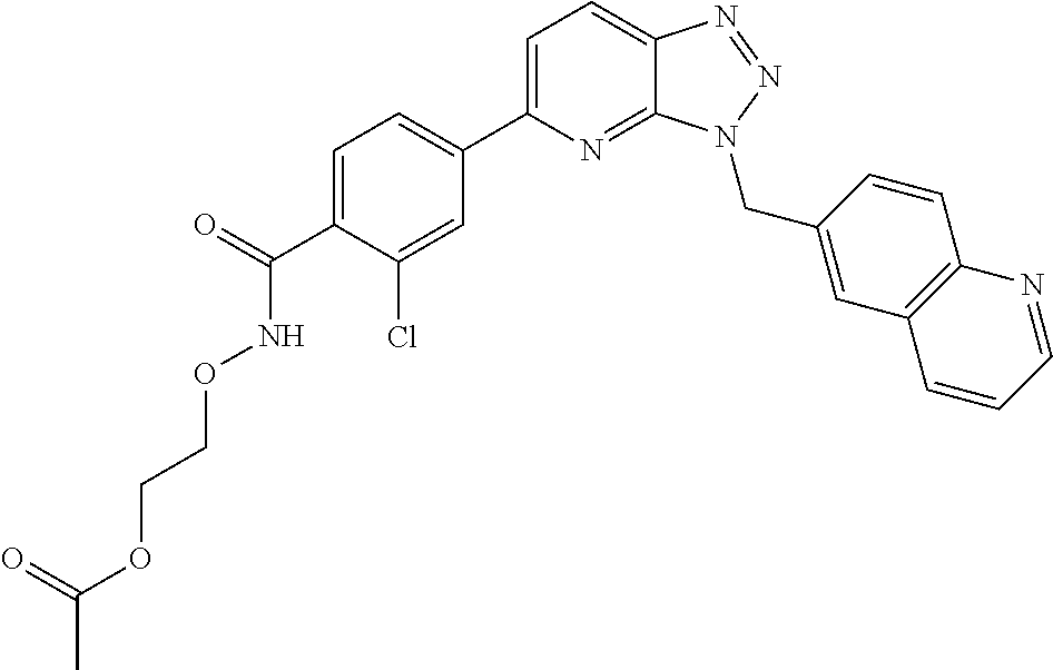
C1=C(C(=O)NOCCOC(C)=O)C(Cl)=CC(C2=CC=C3C(=N2)N(CC2=CC4=C(C=C2)N=CC=C4)N=N3)=C1
